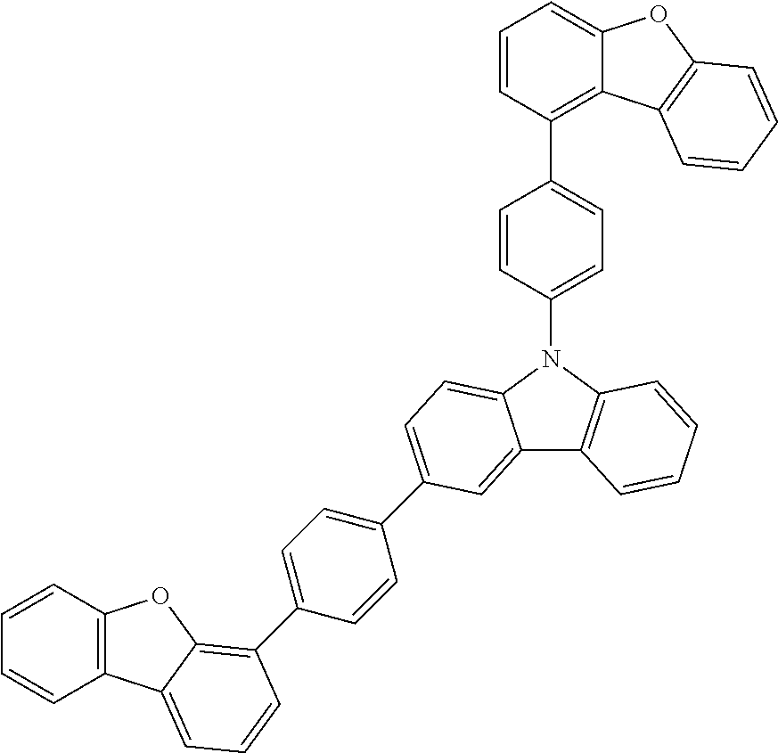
C12=CC(C3=CC=C(C4=C5C(=CC=C4)C4=C(C=CC=C4)O5)C=C3)=CC=C1N(C1=CC=C(C3=C4C(=CC=C3)OC3=C4C=CC=C3)C=C1)C1=C2C=CC=C1
